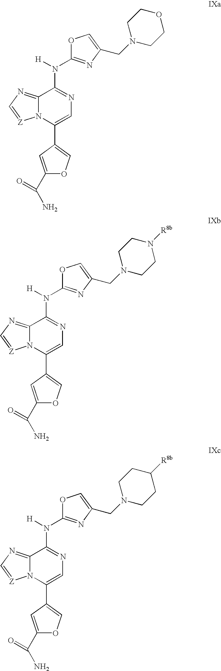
N12C(=NC=[Z]1)C(N([H])C1=NC(CN3CCOCC3)=CO1)=NC=C2C1=COC(C(N)=O)=C1.N12C(=NC=[Z]1)C(N([H])C1=NC(CN3CCN([R8b])CC3)=CO1)=NC=C2C1=COC(C(N)=O)=C1.N12C(=NC=[Z]1)C(N([H])C1=NC(CN3CCC([R8b])CC3)=CO1)=NC=C2C1=COC(C(N)=O)=C1
